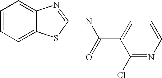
C1=CC=C2C(=C1)N=C(NC(C1=CC=CN=C1Cl)=O)S2
